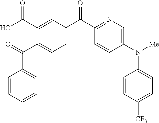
C1(C(C2=CC=C(C(C3=NC=C(N([Me])C4=CC=C([CF3])C=C4)C=C3)=O)C=C2C(O)=O)=O)=CC=CC=C1
